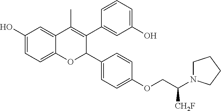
C12=CC=C(O)C=C1C(C)=C(C1=CC(O)=CC=C1)C(C1=CC=C(OCC(N3CCCC3)[CH2F])C=C1)O2
